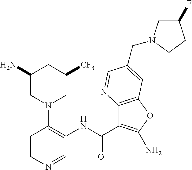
C1=CN=CC(NC(C2=C(N)OC3=C2N=CC(CN2CC(F)CC2)=C3)=O)=C1N1CC([CF3])CC(N)C1
